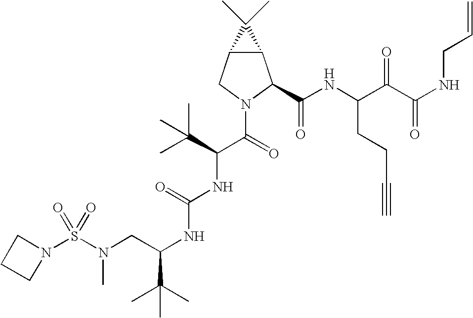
S(N(CC(NC(NC(C(N1C(C(NC(C(C(NCC=C)=O)=O)CCC#C)=O)C2C(C1)C2(C)C)=O)C(C)(C)C)=O)C(C)(C)C)C)(=O)(=O)N1CCC1
